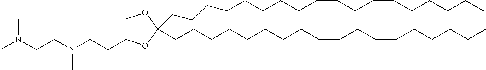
C(CCCCCCCC=CCC=CCCCCC)C1(CCCCCCCCC=CCC=CCCCCC)OC(CCN(CCN(C)C)C)CO1
